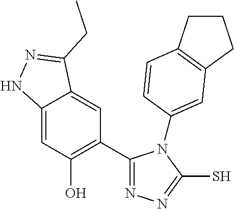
C12=CC(O)=C(C3=NN=C(S)N3C3=CC4=C(CCC4)C=C3)C=C1C(CC)=NN2
